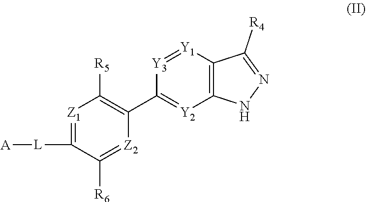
[L](C1=[Z1]C([R5])=C(C2=[Y2]C3=C(C([R4])=NN3)[Y1]=[Y3]2)[Z2]=C1[R6])[A]
